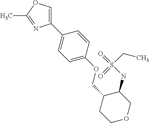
C1(C2=CC=C(OCC3CCOCC3NS(CC)(=O)=O)C=C2)=COC(C)=N1
